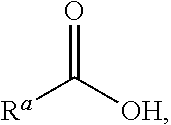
[Ra]C([OH])=O
